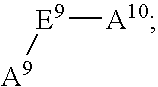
[E9]([A10])[A9]
